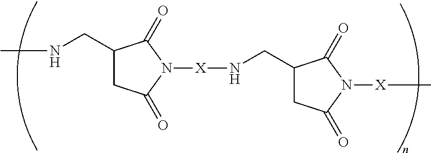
C1(CNC)CC(=O)N([X]NCC2CC(=O)N([X]C)C2=O)C1=O
